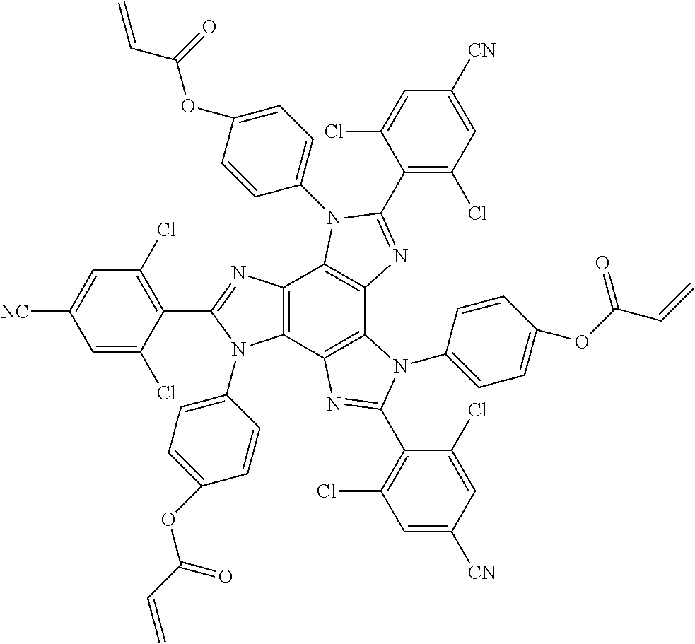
C12=C(C3=C(C4=C1N(C1=CC=C(OC(=O)C=C)C=C1)C(C1=C(Cl)C=C([CN])C=C1Cl)=N4)N(C1=CC=C(OC(C=C)=O)C=C1)C(C1=C(Cl)C=C([CN])C=C1Cl)=N3)N(C1=CC=C(OC(=O)C=C)C=C1)C(C1=C(Cl)C=C([NC])C=C1Cl)=N2
